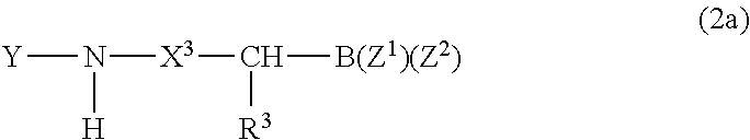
[X3](C([B(Z1)(Z2)])[R3])N([H])[Y]
